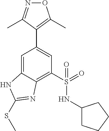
C1=C2C(=C(S(NC3CCCC3)(=O)=O)C=C1C1=C(C)ON=C1C)N=C(SC)N2
